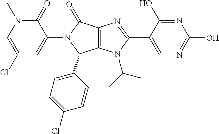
C1(Cl)=CN(C)C(=O)C(N2C(C3=CC=C(Cl)C=C3)C3=C(C2=O)N=C(C2=CN=C(O)N=C2O)N3C(C)C)=C1
